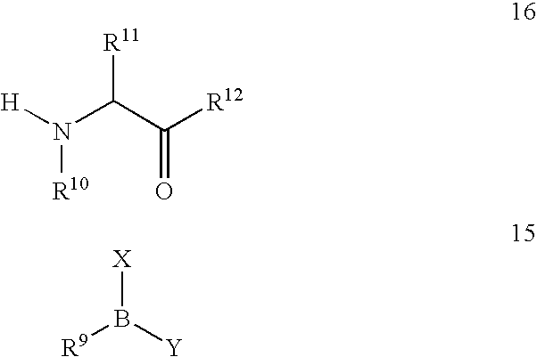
[H]N(C(C([R12])=O)[R11])[R10].[R9]B([Y])[X]
